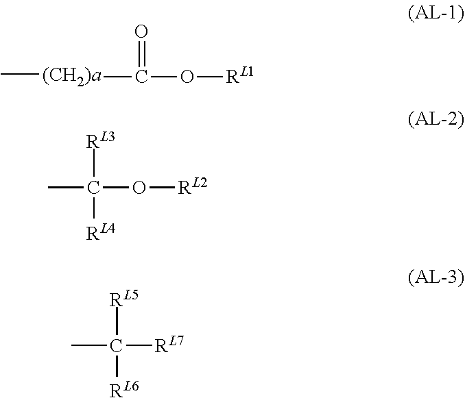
C[(CH2)a]C(O[RL1])=O.CC(O[RL2])([RL3])[RL4].CC([RL7])([RL5])[RL6]
